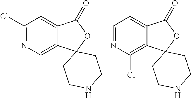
C1(Cl)=NC=C2C(=C1)C(=O)OC21CCNCC1.C1=NC(Cl)=C2C(=C1)C(=O)OC21CCNCC1
